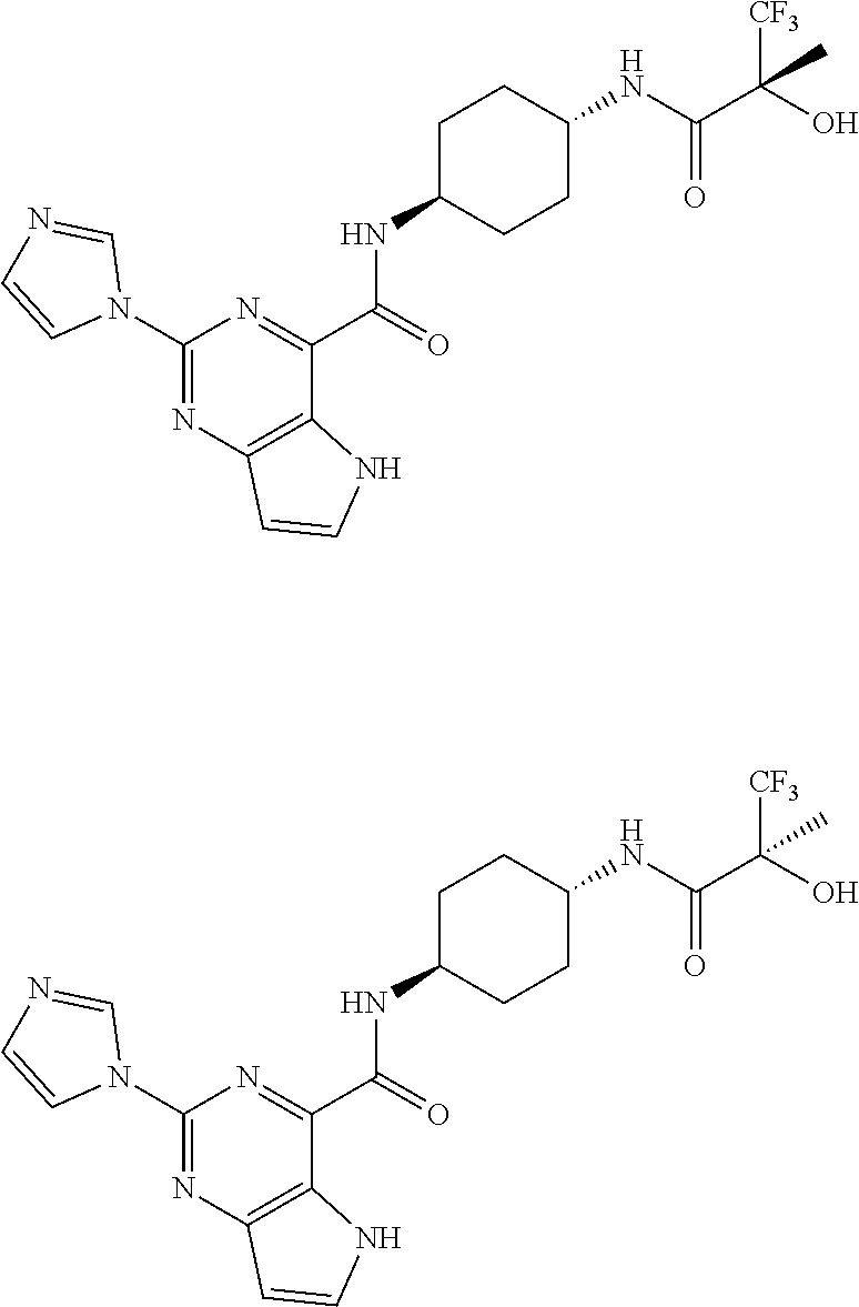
C1(N2C=NC=C2)=NC2=C(C(C(=O)NC3CCC(NC(C(O)([CF3])C)=O)CC3)=N1)NC=C2.C1(N2C=NC=C2)=NC2=C(C(C(=O)NC3CCC(NC(C(O)([CF3])C)=O)CC3)=N1)NC=C2
